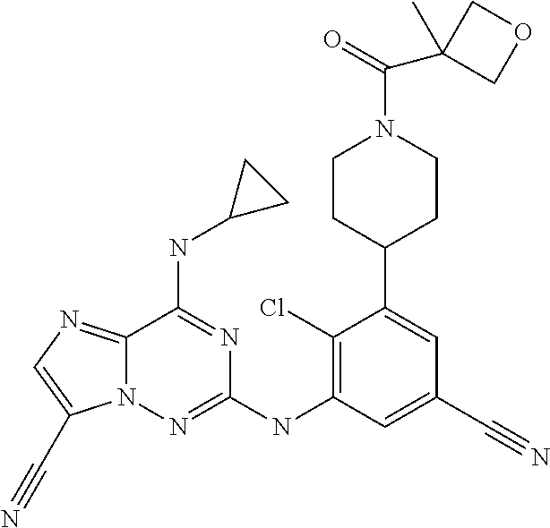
N12C(=NC=C1C#N)C(NC1CC1)=NC(NC1=C(Cl)C(C3CCN(C(=O)C4(C)COC4)CC3)=CC(C#N)=C1)=N2
